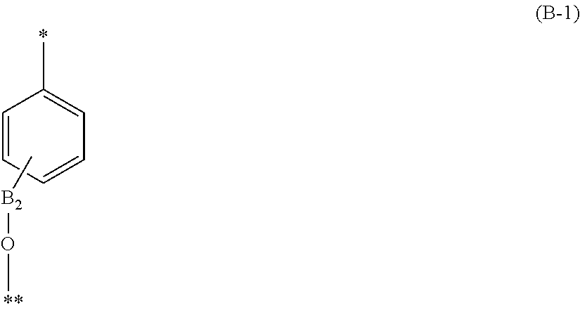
C1=CC=CC=C1C.C[B2]OC
